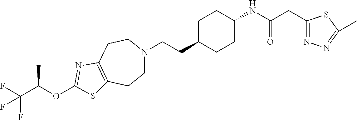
FC(C(OC1=NC2=C(CCN(CCC3CCC(NC(CC4=NN=C(C)S4)=O)CC3)CC2)S1)C)(F)F
